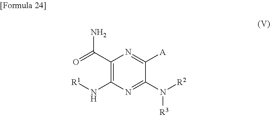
C1(C(=O)N)=C(N[R1])N=C(N([R2])[R3])C([A])=N1
